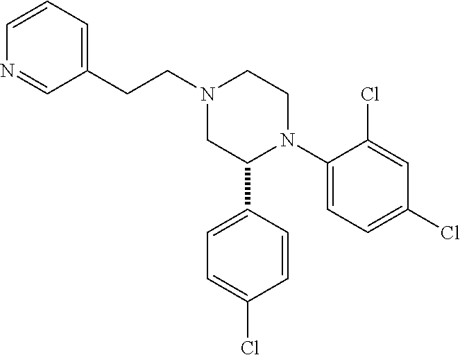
C1(C2=CC=C(Cl)C=C2)N(C2=CC=C(Cl)C=C2Cl)CCN(CCC2=CC=CN=C2)C1
